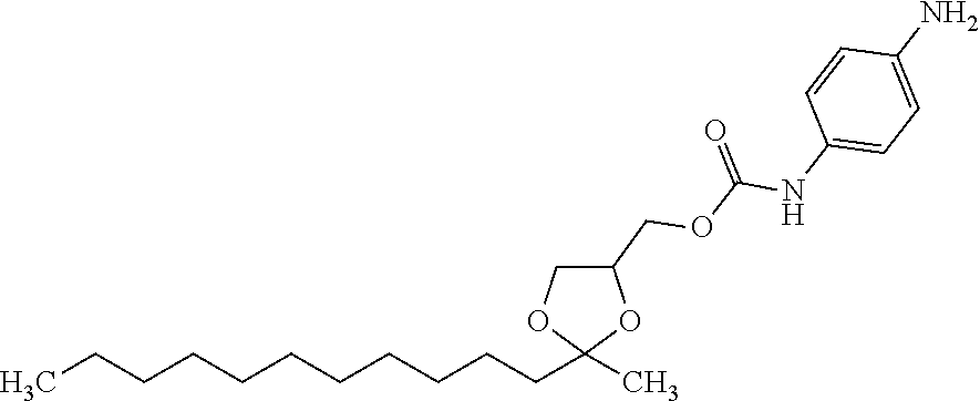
C1(COC(NC2=CC=C(N)C=C2)=O)COC(CCCCCCCCCCC)(C)O1
